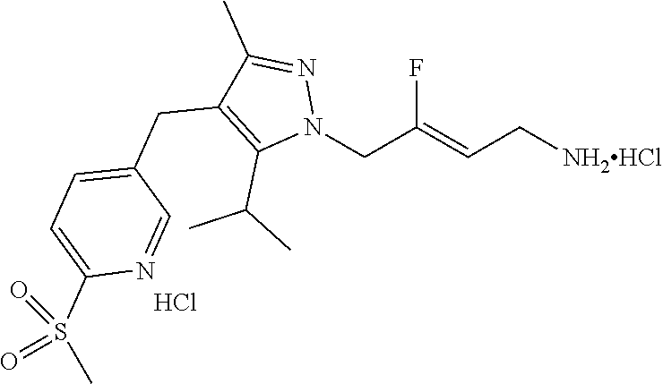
FC(=CC[NH2HCl])CN1N=C(C)C(CC2=CC=C(S(=O)(C)=O)N=C2)=C1C(C)C.Cl
